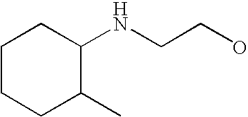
C1(NCCO)CCCCC1C
